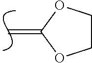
C=C1OCCO1
